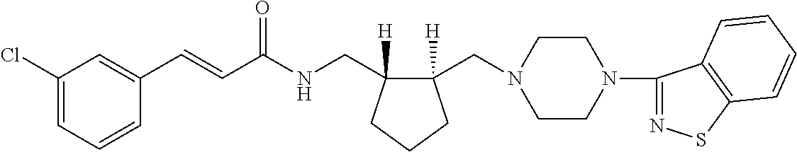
C1(C=CC(NCC2([H])C(CN3CCN(C4=NSC5=C4C=CC=C5)CC3)([H])CCC2)=O)=CC(Cl)=CC=C1
